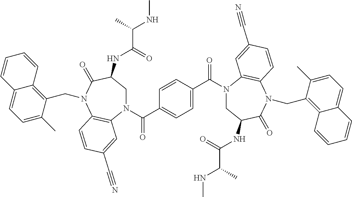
C1C(NC(C(NC)C)=O)C(=O)N(CC2=C3C(=CC=C2C)C=CC=C3)C2=C(C=C(C#N)C=C2)N1C(C1=CC=C(C(N2CC(NC(C(NC)C)=O)C(=O)N(CC3=C4C(=CC=C3C)C=CC=C4)C3=C2C=C(C#N)C=C3)=O)C=C1)=O
